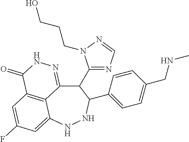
C12=C3C=C(F)C=C1NNC(C1=CC=C(CNC)C=C1)C(C1=NC=NN1CCCO)C2=NNC3=O
